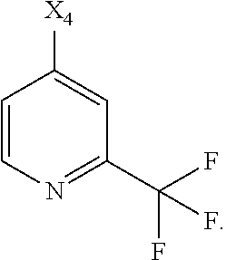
C1=CN=C(C(F)(F)F)C=C1[X4]
